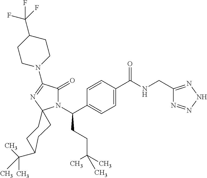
C1=C(C(=O)NCC2=NNN=N2)C=CC(C(N2C(=O)C(N3CCC(C(F)(F)F)CC3)=NC23CCC(C(C)(C)C)CC3)CCC(C)(C)C)=C1
